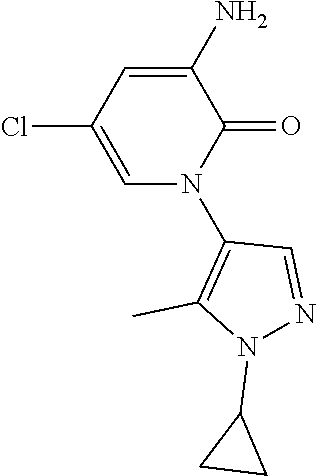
C1(N)=CC(Cl)=CN(C2=C(C)N(C3CC3)N=C2)C1=O
